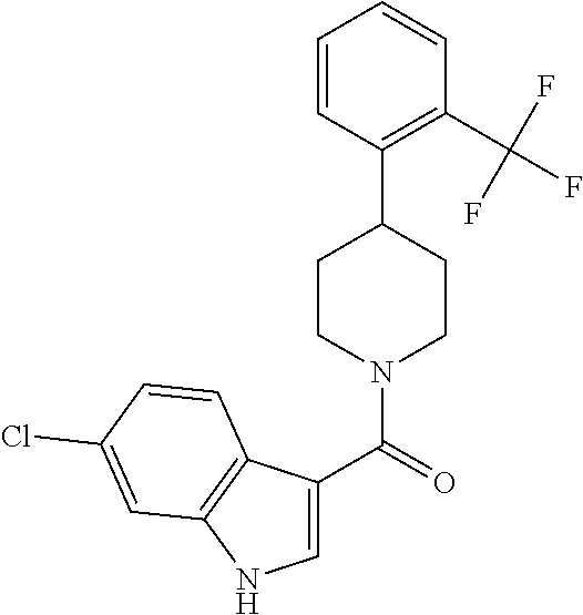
C1=C(C(=O)N2CCC(C3=C(C(F)(F)F)C=CC=C3)CC2)C2=C(N1)C=C(Cl)C=C2
